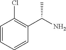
C1=CC=CC(C(N)C)=C1Cl
